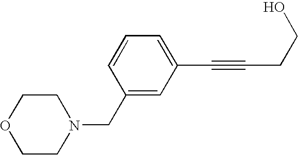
C1(CN2CCOCC2)=CC(C#CCCO)=CC=C1
